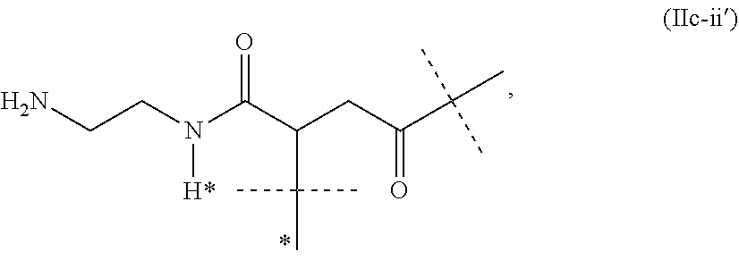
NCCN(C(C(CC(C(C)(C)C)=O)C(C)(C)C)=O)[H*]
